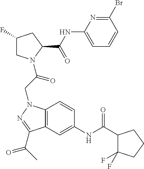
C12=C(C=C(NC(=O)C3C(F)(F)CCC3)C=C1)C(C(C)=O)=NN2CC(=O)N1CC(F)CC1C(NC1=CC=CC(Br)=N1)=O
